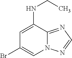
C1(NCC)=CC(Br)=CN2C1=NC=N2
